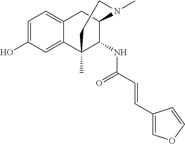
C1=C(O)C=C2C(=C1)CC1C(NC(=O)C=CC3=COC=C3)C2(C)CCN1C
